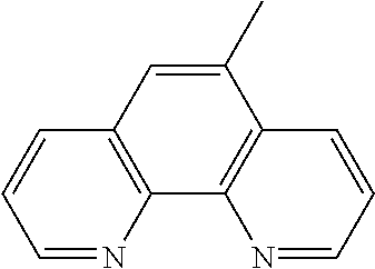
C1=NC2=C(C=C1)C=C(C)C1=C2N=CC=C1
